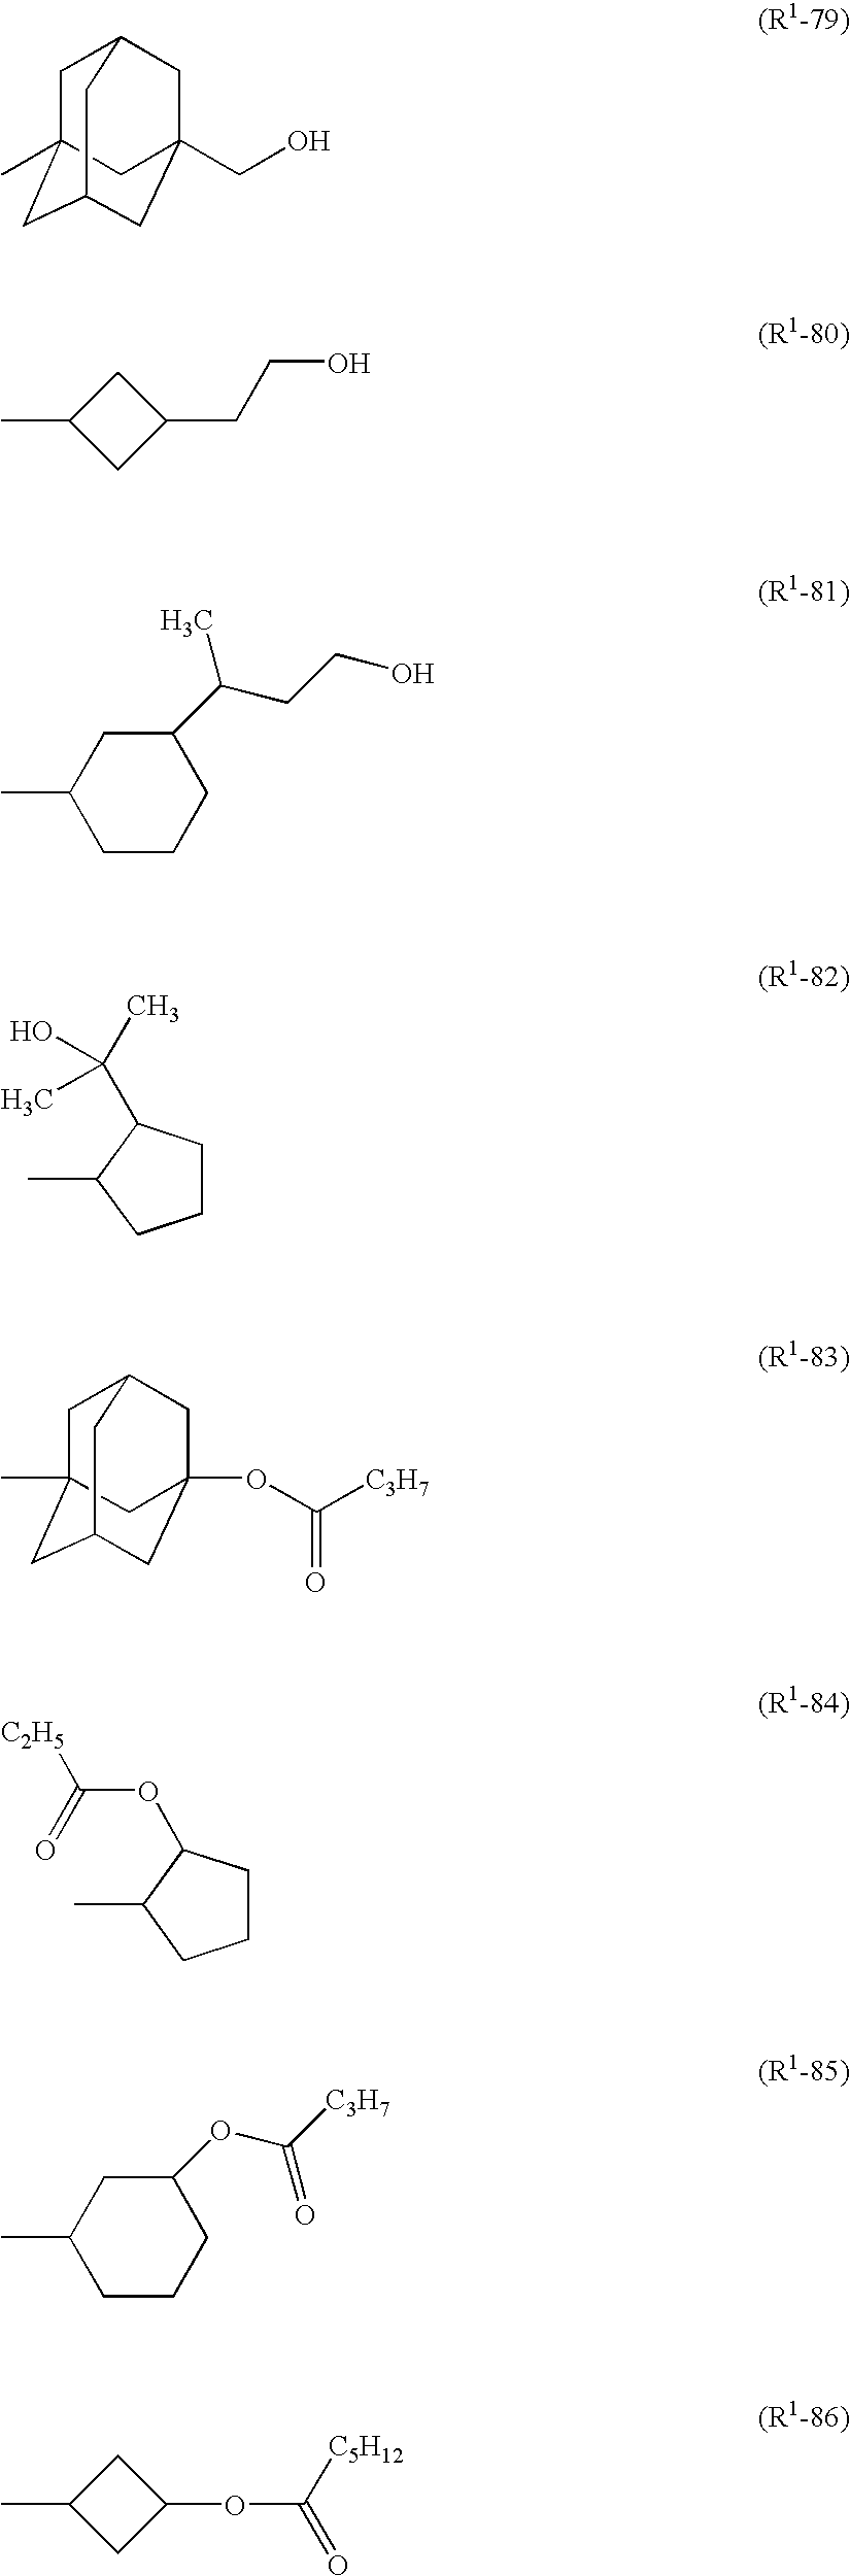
C1C2(C)CC3CC(CO)(CC1C3)C2.CC1CC(CCO)C1.C1CCC(C(CCO)C)CC1C.C1CC(C(C)(C)O)C(C)C1.C1C2(C)CC3CC(OC([C3H7])=O)(CC1C3)C2.C1CC(OC([C2H5])=O)C(C)C1.C1CCC(OC([C3H7])=O)CC1C.CC1CC(OC(=O)[C5H12])C1
